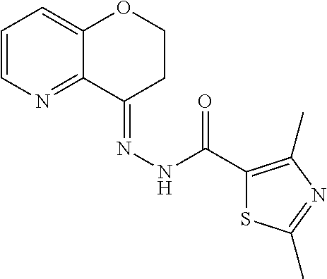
C1=CN=C2C(=C1)OCCC2=NNC(C1=C(C)N=C(C)S1)=O
